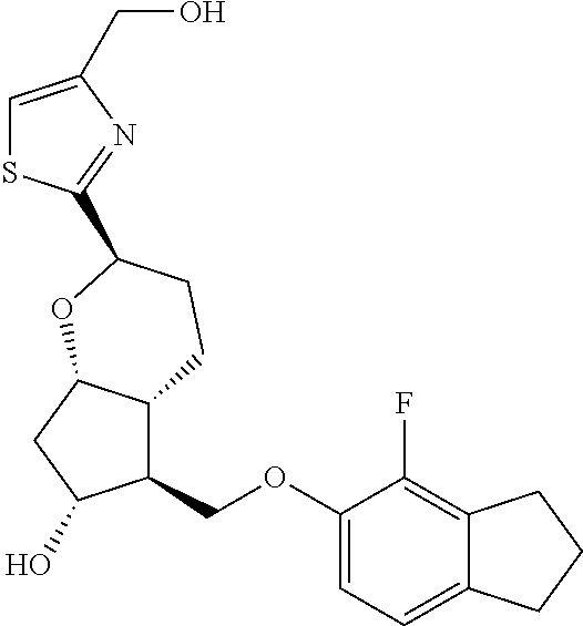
C1=C(CO)N=C(C2CCC3C(COC4=CC=C5C(=C4F)CCC5)C(O)CC3O2)S1
